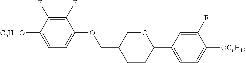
C1(F)=C(F)C([C5H11O])=CC=C1OCC1CCC(C2=CC=C([OC6H13])C(F)=C2)OC1
